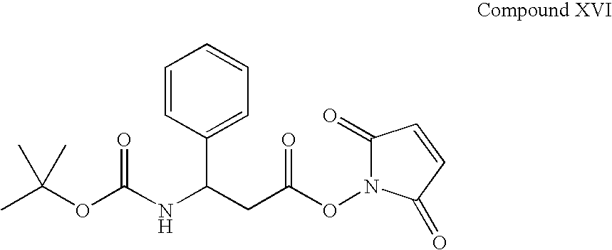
C1=CC(C(CC(ON2C(=O)C=CC2=O)=O)NC(OC(C)(C)C)=O)=CC=C1
